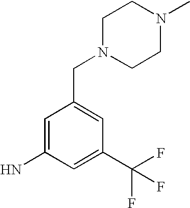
C1(N)=CC(CN2CCN(C)CC2)=CC(C(F)(F)F)=C1
